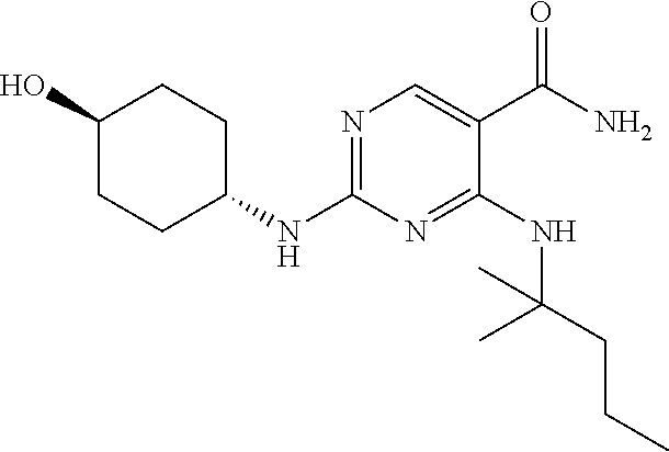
C1(O)CCC(NC2=NC=C(C(N)=O)C(NC(CCC)(C)C)=N2)CC1
